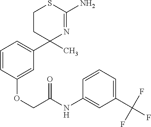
C1=CC(OCC(NC2=CC(C(F)(F)F)=CC=C2)=O)=CC(C2(C)N=C(N)SCC2)=C1
